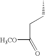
CCCC(=O)[H3CO]
